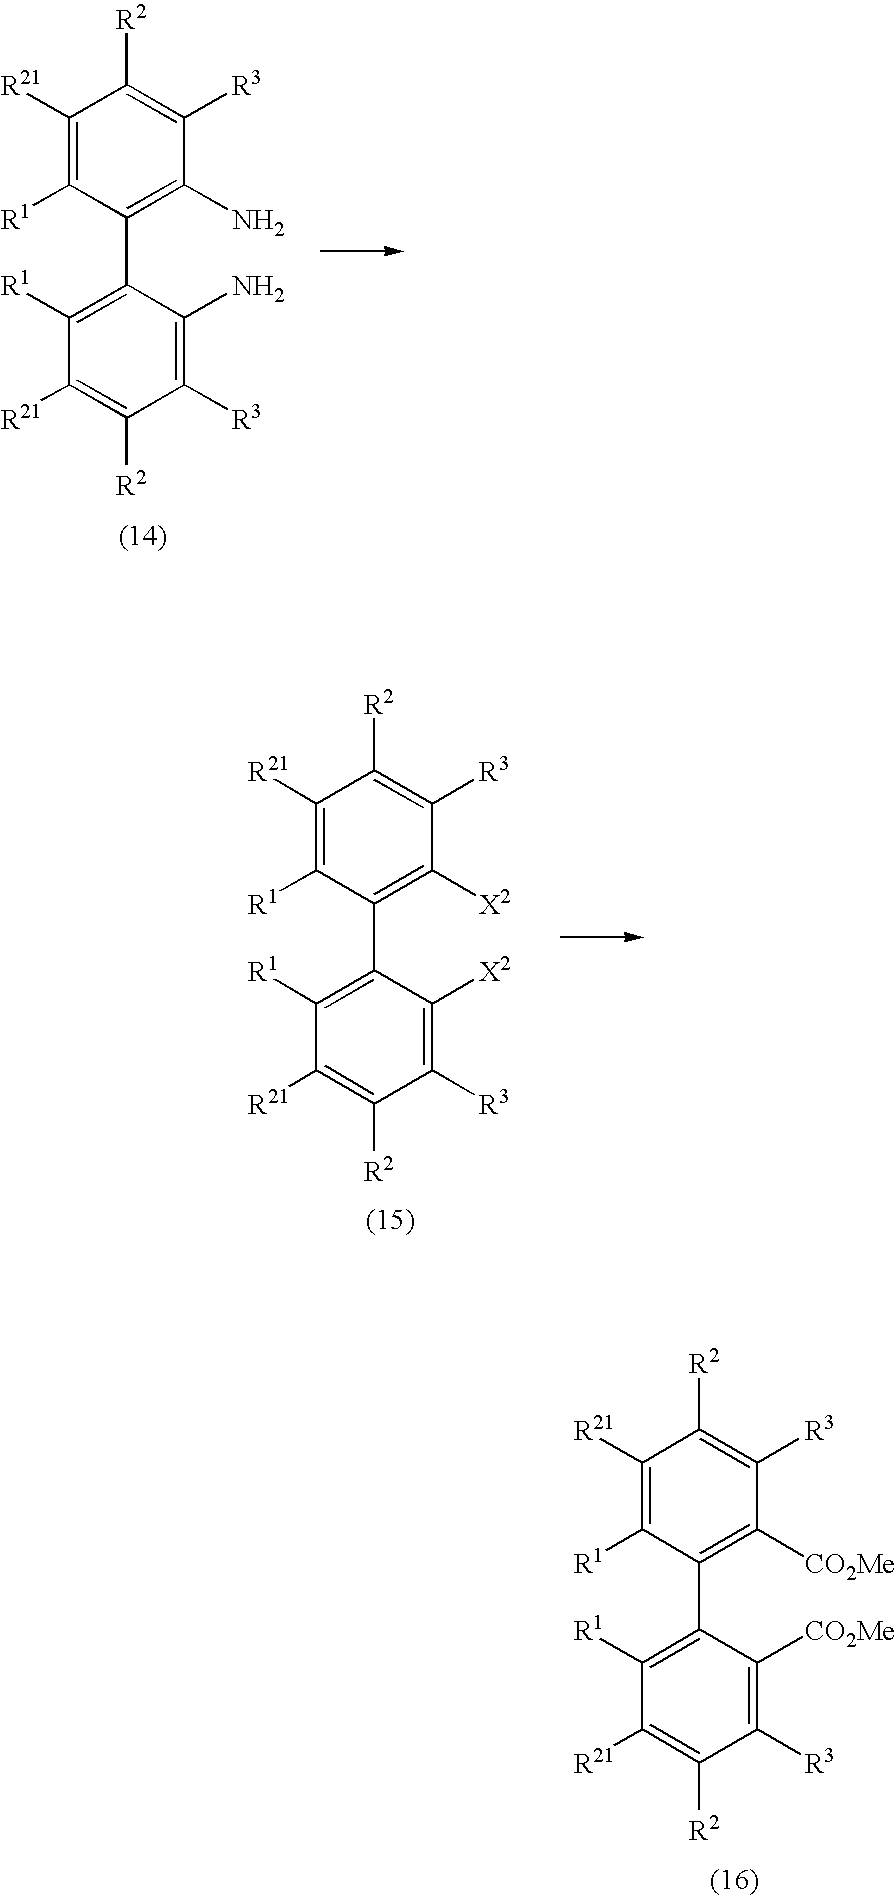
C1([R21])=C([R1])C(C2=C([R1])C([R21])=C([R2])C([R3])=C2[X2])=C([X2])C([R3])=C1[R2].C1([R21])=C([R1])C(C2=C([R1])C([R21])=C([R2])C([R3])=C2[CO2Me])=C([CO2Me])C([R3])=C1[R2].C1(C2=C([R1])C([R21])=C([R2])C([R3])=C2N)=C(N)C([R3])=C([R2])C([R21])=C1[R1]
